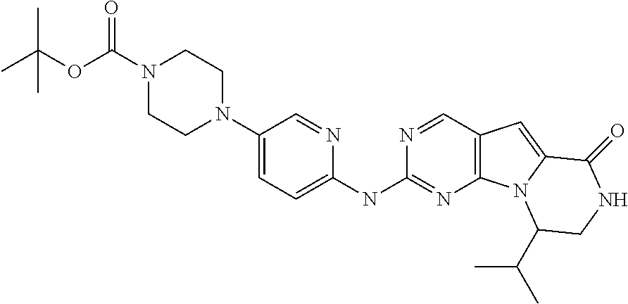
N1(C(=O)OC(C)(C)C)CCN(C2=CC=C(NC3=NC4=C(C=N3)C=C3N4C(C(C)C)CNC3=O)N=C2)CC1
